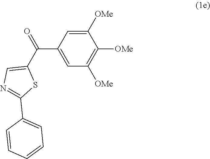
C1=C([OMe])C([OMe])=C([OMe])C=C1C(C1=CN=C(C2=CC=CC=C2)S1)=O
